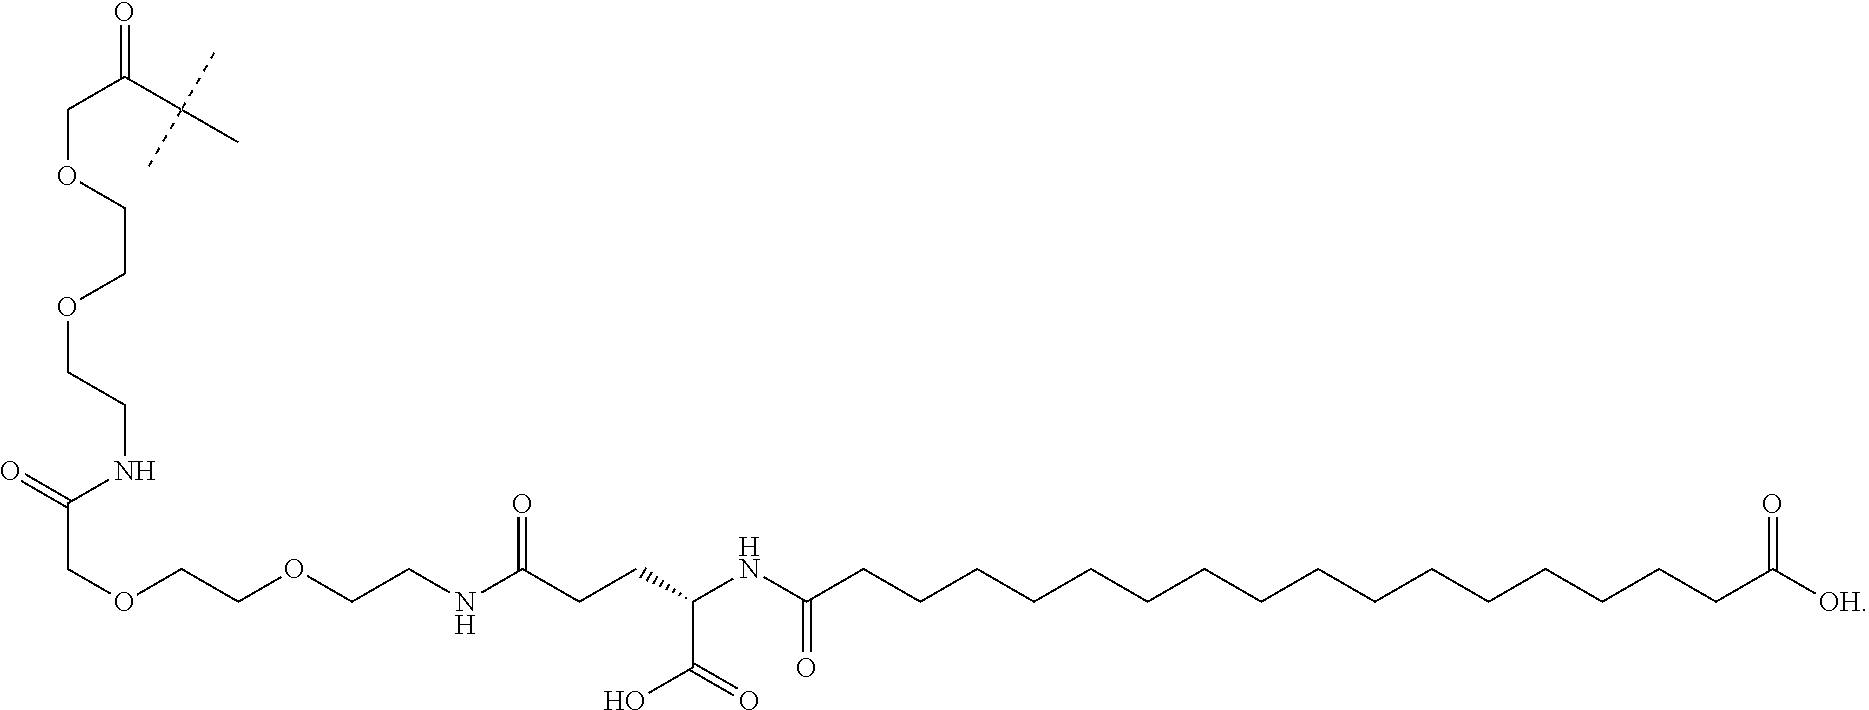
C(C(C(C)(C)C)=O)OCCOCCNC(COCCOCCNC(CCC(NC(CCCCCCCCCCCCCCCCC([OH])=O)=O)C(=O)O)=O)=O
